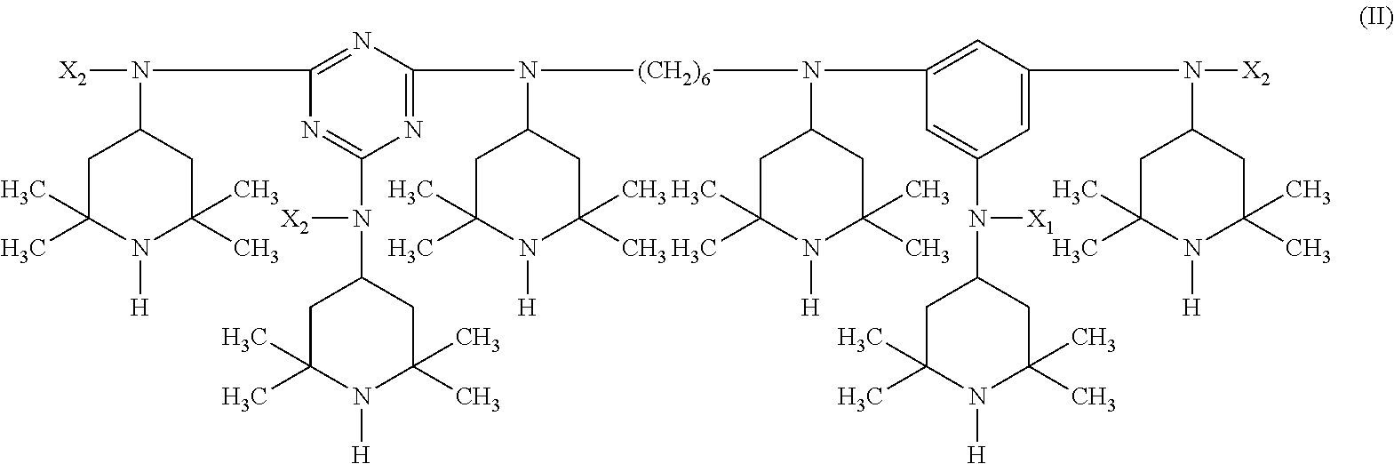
C1C(C)(C)N([H])C(C)(C)CC1N([X2])C1=NC(N([(CH2)6]N(C2CC(C)(C)N([H])C(C)(C)C2)C2=CC(N([X2])C3CC(C)(C)N([H])C(C)(C)C3)=CC(N(C3CC(C)(C)N([H])C(C)(C)C3)[X1])=C2)C2CC(C)(C)N([H])C(C)(C)C2)=NC(N([X2])C2CC(C)(C)N([H])C(C)(C)C2)=N1
